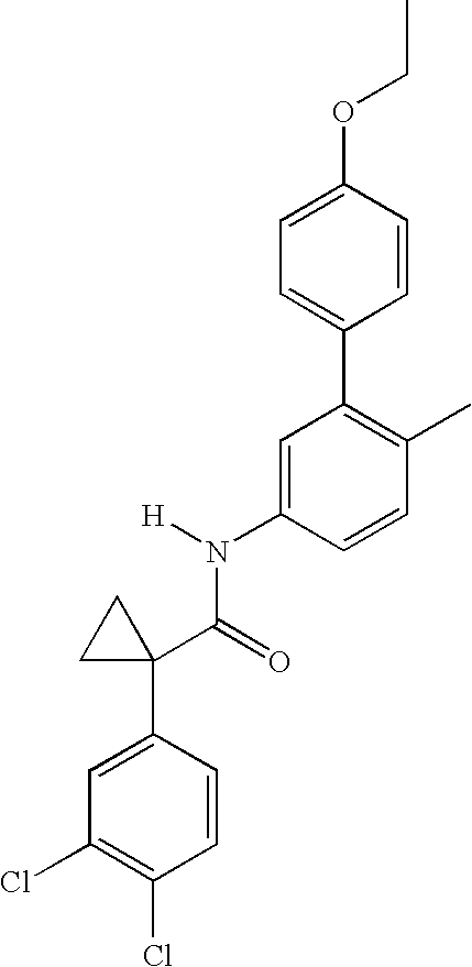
O(C1=CC=C(C2=C(C)C=CC(N(C(=O)C3(C4=CC(Cl)=C(Cl)C=C4)CC3)[H])=C2)C=C1)CC
